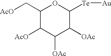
C1(C[AcO])C([AcO])C([OAc])C([OAc])C([Te][Au])O1
